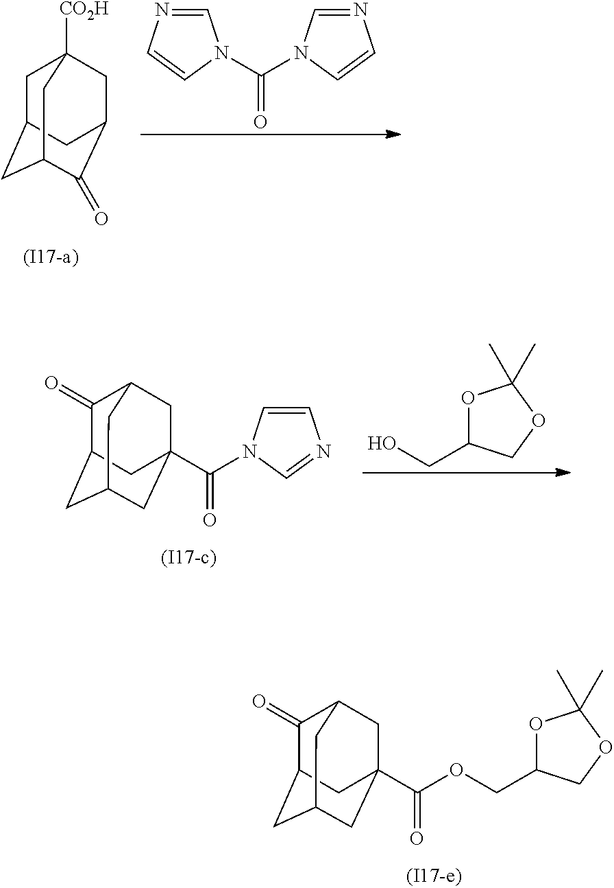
C1(=O)C2CC3CC(C(=O)OCC4OC(C)(C)OC4)(CC1C3)C2.C1C2CC3C(=O)C(CC1([CO2H])C3)C2.C1=NC=CN1C(N1C=NC=C1)=O.C1(=O)C2CC3CC(C(=O)N4C=CN=C4)(CC1C3)C2.O1C(CO)COC1(C)C
